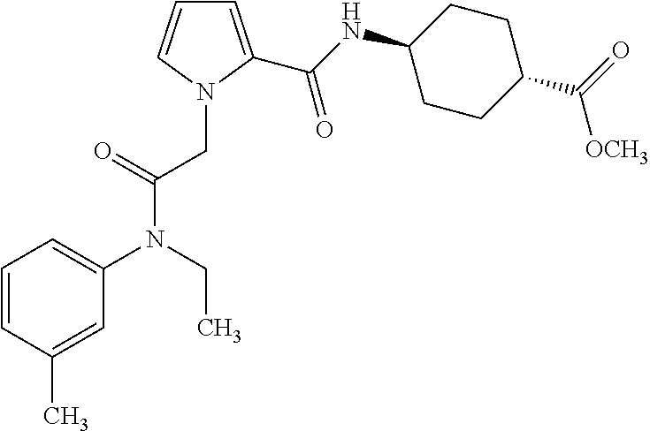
C1=CC(C)=CC(N(CC)C(CN2C(C(NC3CCC(C([OCH3])=O)CC3)=O)=CC=C2)=O)=C1
